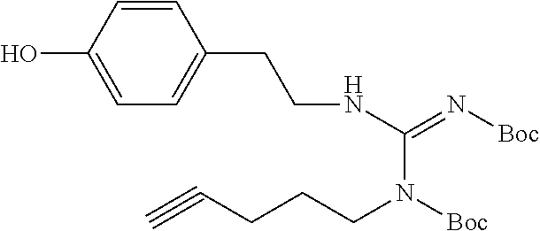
OC1=CC=C(CCNC(=N[Boc])N([Boc])CCCC#C)C=C1
